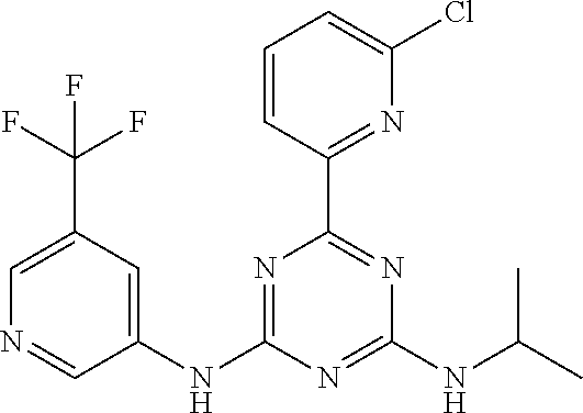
C1(NC2=CC(C(F)(F)F)=CN=C2)=NC(C2=NC(Cl)=CC=C2)=NC(NC(C)C)=N1
